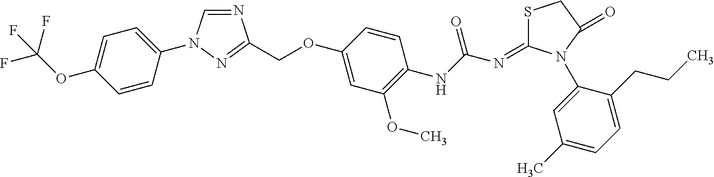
C1=CC(N2C=NC(COC3=CC(OC)=C(NC(N=C4SCC(=O)N4C4=CC(C)=CC=C4CCC)=O)C=C3)=N2)=CC=C1OC(F)(F)F
